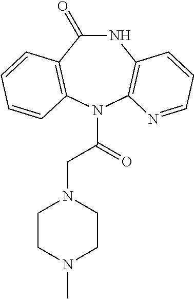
N1C(=O)C2=C(N(C(=O)CN3CCN(C)CC3)C3=C1C=CC=N3)C=CC=C2
